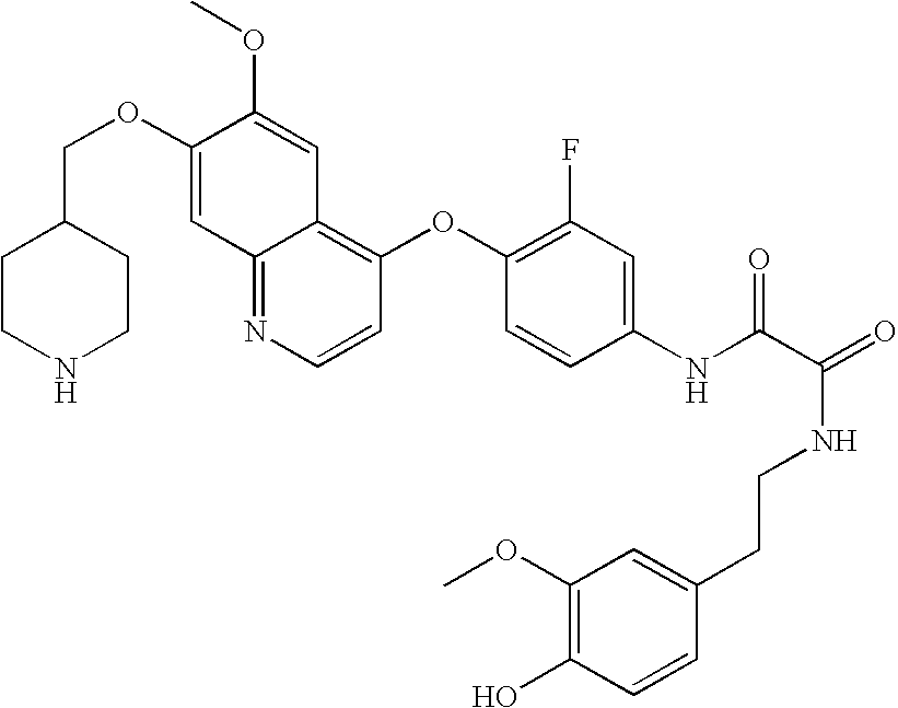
C(OC1=CC2=NC=CC(OC3=C(F)C=C(NC(C(=O)NCCC4=CC(OC)=C(O)C=C4)=O)C=C3)=C2C=C1OC)C1CCNCC1
